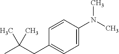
C1=CC(N(C)C)=CC=C1CC(C)(C)C
